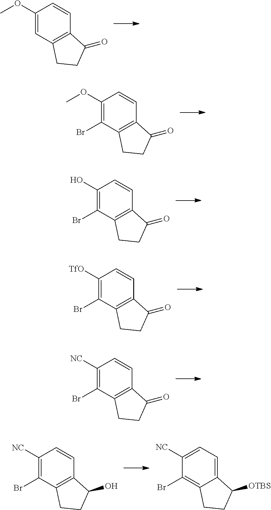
C1(OC)=CC2=C(C=C1)C(=O)CC2.C1(OC)=C(Br)C2=C(C=C1)C(=O)CC2.C1(O)=C(Br)C2=C(C=C1)C(=O)CC2.C1([TfO])=C(Br)C2=C(C=C1)C(=O)CC2.C1([NC])=C(Br)C2=C(C=C1)C(=O)CC2.C1([NC])=C(Br)C2=C(C=C1)C(O)CC2.C1([NC])=CC=C2C(=C1Br)CCC2[OTBS]
